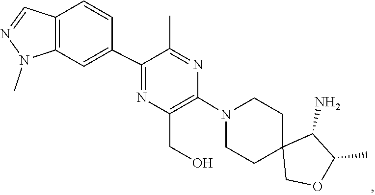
C1CN(C2=C(CO)N=C(C3=CC4=C(C=C3)C=NN4C)C(C)=N2)CCC12COC(C)C2N
